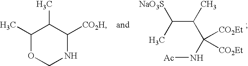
CC(C(C(N[Ac])([CO2Et])[CO2Et])C)[NaO3S].C1(C)OCNC([CO2H])C1C
